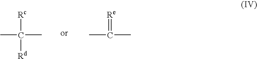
CC([Rc])(C)[Rd].CC(=[Re])C
